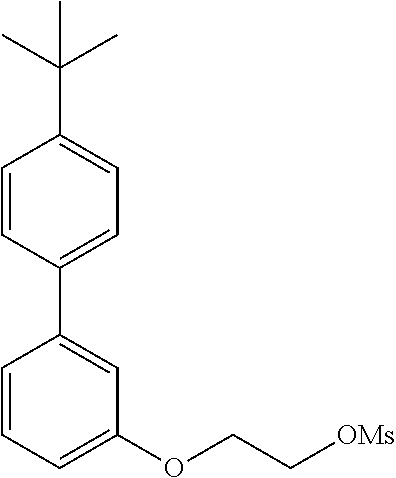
C1=CC(C2=CC=C(C(C)(C)C)C=C2)=CC(OCC[OMs])=C1
